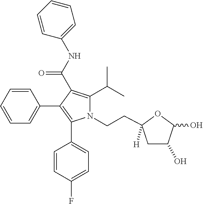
N1(CCC2([H])CC(O)C(O)O2)C(C(C)C)=C(C(=O)NC2=CC=CC=C2)C(C2=CC=CC=C2)=C1C1=CC=C(F)C=C1
